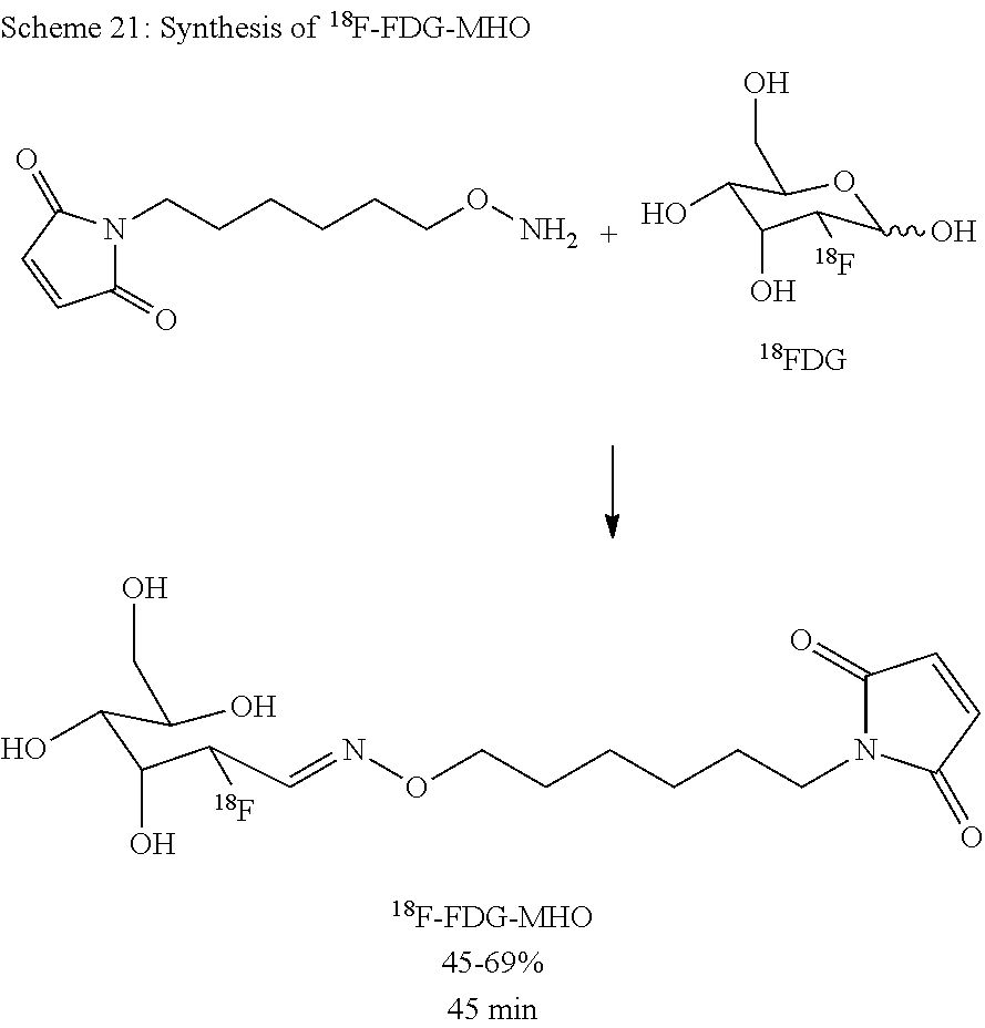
C(C(C(C(C(O)CO)O)O)[18F])=NOCCCCCCN1C(=O)C=CC1=O.C1(O)OC(CO)C(O)C(O)C1[18F].C1(=O)N(CCCCCCON)C(=O)C=C1
